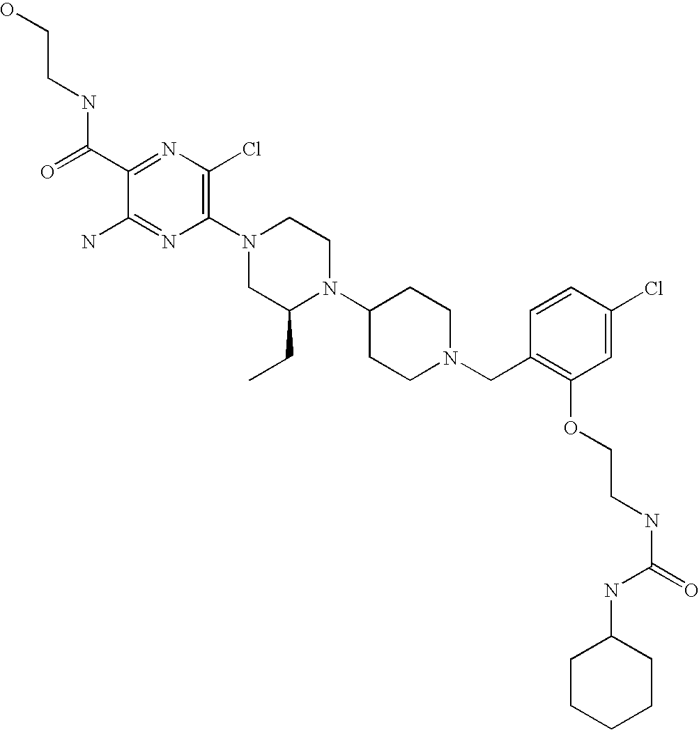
C1(C(=O)NCCO)=NC(Cl)=C(N2CC(CC)N(C3CCN(CC4=C(OCCNC(=O)NC5CCCCC5)C=C(Cl)C=C4)CC3)CC2)N=C1N
